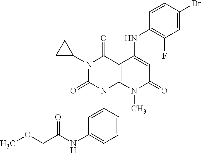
C1(NC2=CC(=O)N(C)C3=C2C(=O)N(C2CC2)C(=O)N3C2=CC(NC(COC)=O)=CC=C2)=C(F)C=C(Br)C=C1
